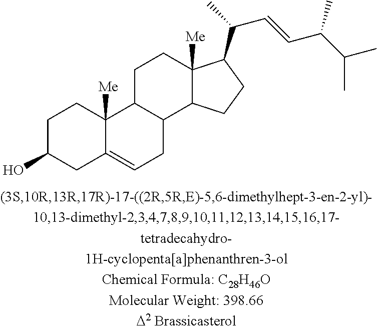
C1C(O)CC2=CCC3C(C2([Me])C1)CCC1([Me])C3CCC1C(C)C=CC(C(C)C)C
